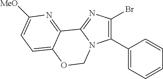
C1(C2=CC=CC=C2)=C(Br)N=C2N1COC1=CC=C([MeO])N=C21
